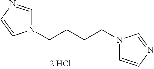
N1(CCCCN2C=CN=C2)C=NC=C1
